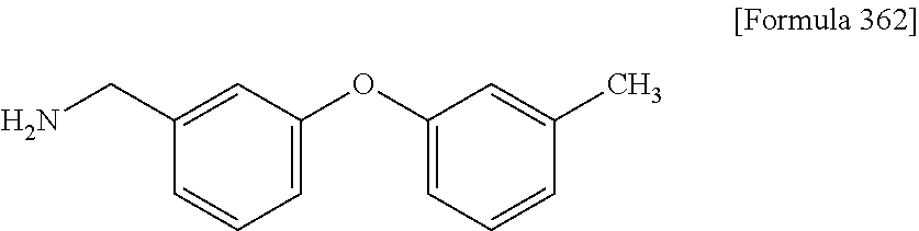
NCC1=CC(OC2=CC=CC(C)=C2)=CC=C1
